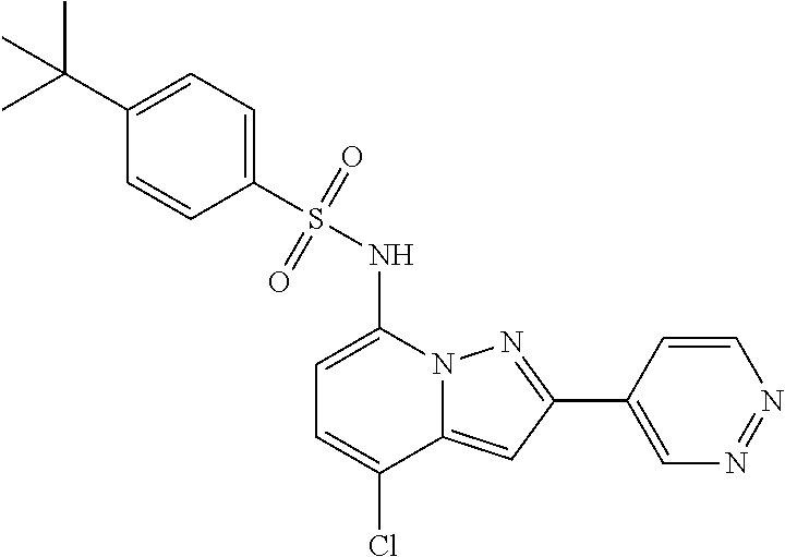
C1(C2=NN3C(=C2)C(Cl)=CC=C3NS(=O)(=O)C2=CC=C(C(C)(C)C)C=C2)=CN=NC=C1
